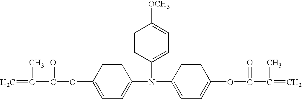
C=C(C(OC1=CC=C(N(C2=CC=C(OC(C(C)=C)=O)C=C2)C2=CC=C([OCH3])C=C2)C=C1)=O)C
